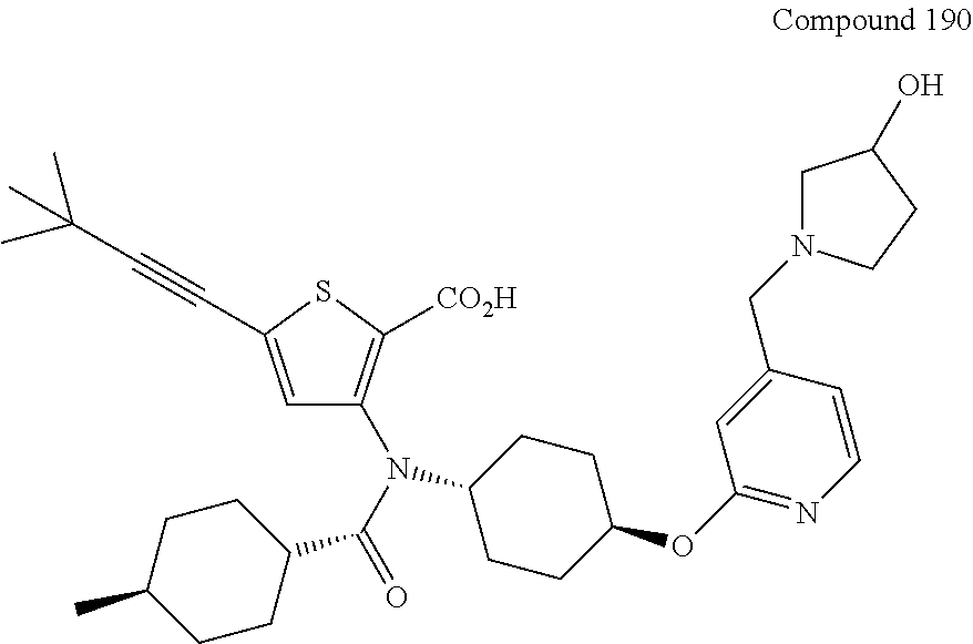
C1=CC(CN2CC(O)CC2)=CC(OC2CCC(N(C3=C([CO2H])SC(C#CC(C)(C)C)=C3)C(C3CCC(C)CC3)=O)CC2)=N1
